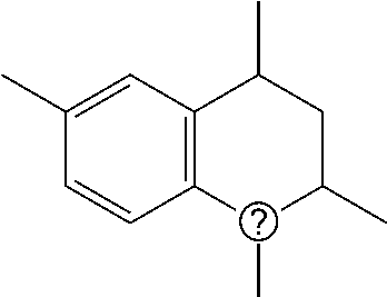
C1(C)=CC2=C(C=C1)C(C)C(C)CC2C
